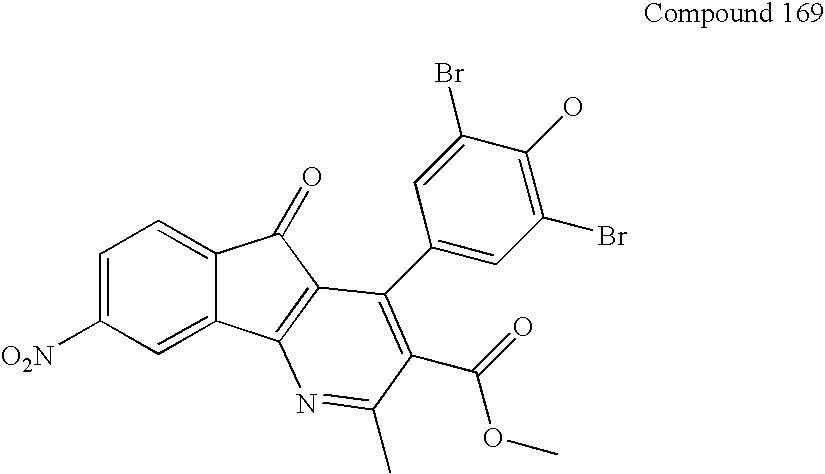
C1=C([O2N])C=C2C(=C1)C(=O)C1=C2N=C(C)C(C(=O)OC)=C1C1=CC(Br)=C(O)C(Br)=C1
